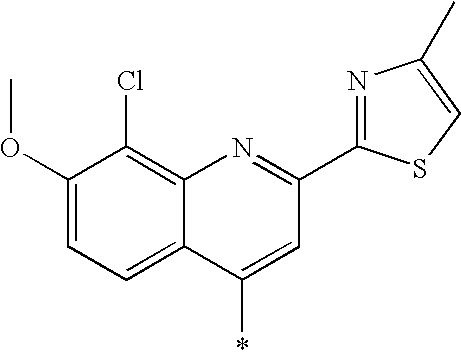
C1(OC)=CC=C2C(=C1Cl)N=C(C1=NC(C)=CS1)C=C2*
